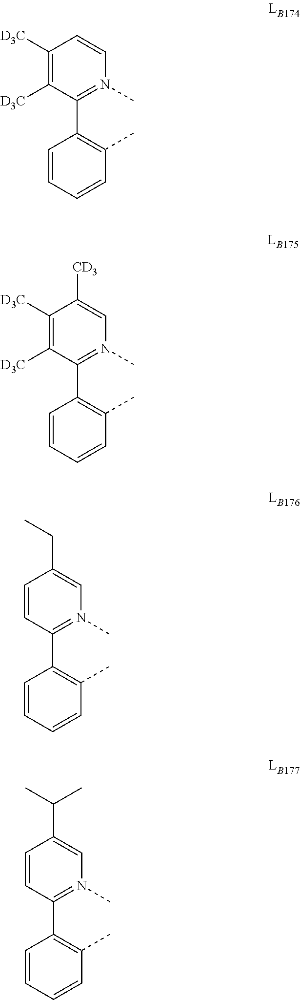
C1([D3C])=C([D3C])C(C2=C(C)C=CC=C2)=N(C)C=C1.C1([D3C])=C([D3C])C(C2=C(C)C=CC=C2)=N(C)C=C1[CD3].C1=CC(C2=C(C)C=CC=C2)=N(C)C=C1CC.C1=CC(C2=C(C)C=CC=C2)=N(C)C=C1C(C)C
